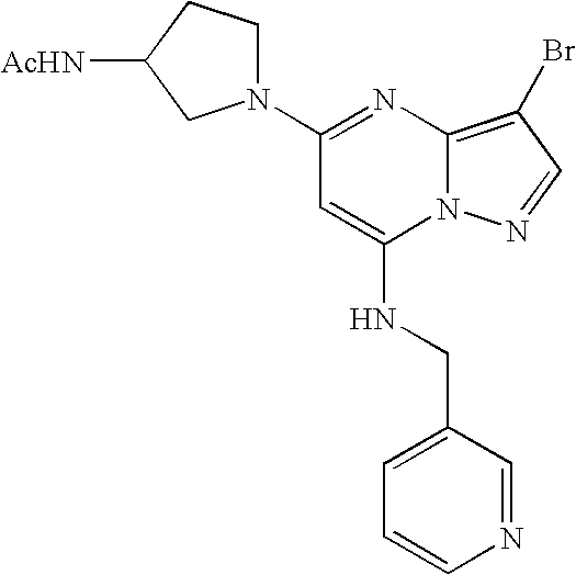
C1(N2CCC([AcHN])C2)=NC2=C(Br)C=NN2C(NCC2=CC=CN=C2)=C1
